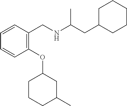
C1=CC(OC2CCCC(C)C2)=C(CNC(CC2CCCCC2)C)C=C1
